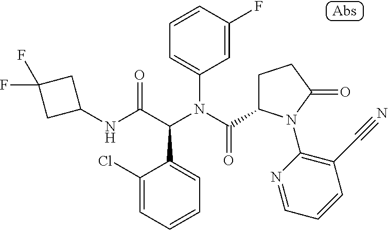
C1(NC(C(N(C(=O)C2CCC(=O)N2C2=C(C#N)C=CC=N2)C2=CC=CC(F)=C2)C2=CC=CC=C2Cl)=O)CC(F)(F)C1
